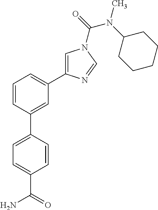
C1=C(C2=CC(C3=CN(C(=O)N(C4CCCCC4)C)C=N3)=CC=C2)C=CC(C(=O)N)=C1
